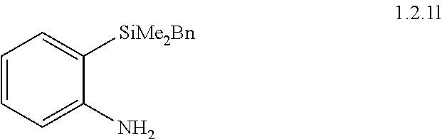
C1=CC=C(N)C([SiMe2Bn])=C1
